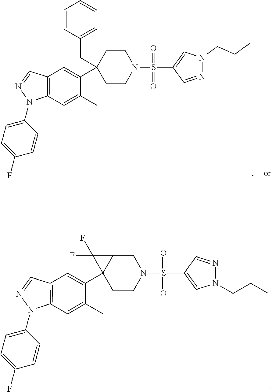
C1=C(N2C3=C(C=N2)C=C(C2(CC4=CC=CC=C4)CCN(S(C4=CN(CCC)N=C4)(=O)=O)CC2)C(C)=C3)C=CC(F)=C1.C1=C(N2C3=C(C=N2)C=C(C24CCN(S(C5=CN(CCC)N=C5)(=O)=O)CC2C4(F)F)C(C)=C3)C=CC(F)=C1
